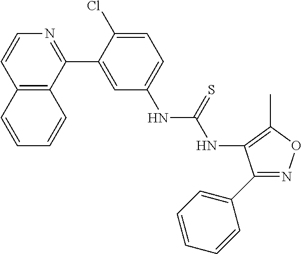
C12=C(C(C3=CC(NC(=S)NC4=C(C)ON=C4C4=CC=CC=C4)=CC=C3Cl)=NC=C1)C=CC=C2
